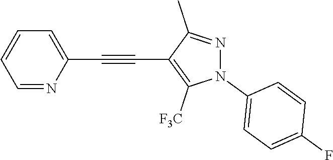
C1=NC(C#CC2=C([F3C])N(C3=CC=C(F)C=C3)N=C2C)=CC=C1
